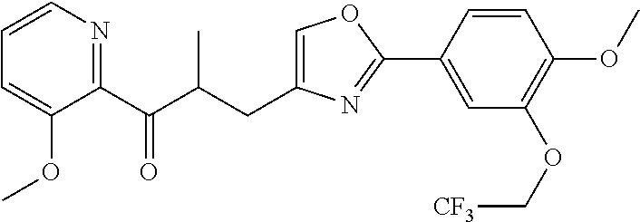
C1=C(CC(C(C2=NC=CC=C2OC)=O)C)N=C(C2=CC(OC[CF3])=C(OC)C=C2)O1
